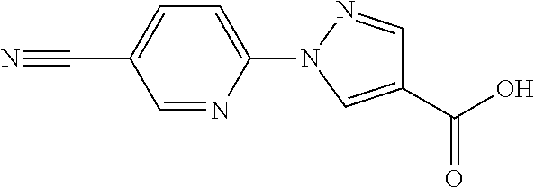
C1(C(O)=O)=CN(C2=CC=C(C#N)C=N2)N=C1
